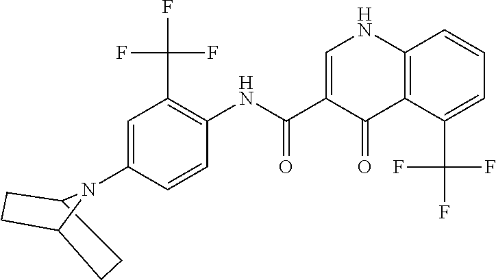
C1=C(C(NC2=C(C(F)(F)F)C=C(N3C4CCC3CC4)C=C2)=O)C(=O)C2=C(N1)C=CC=C2C(F)(F)F
